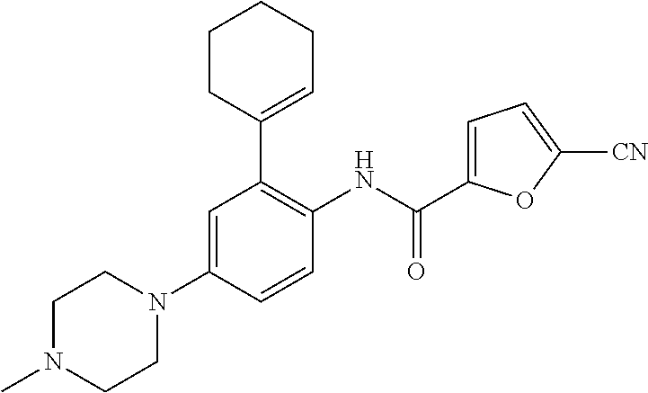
C1N(C)CCN(C2=CC(C3=CCCCC3)=C(NC(=O)C3=CC=C([CN])O3)C=C2)C1
